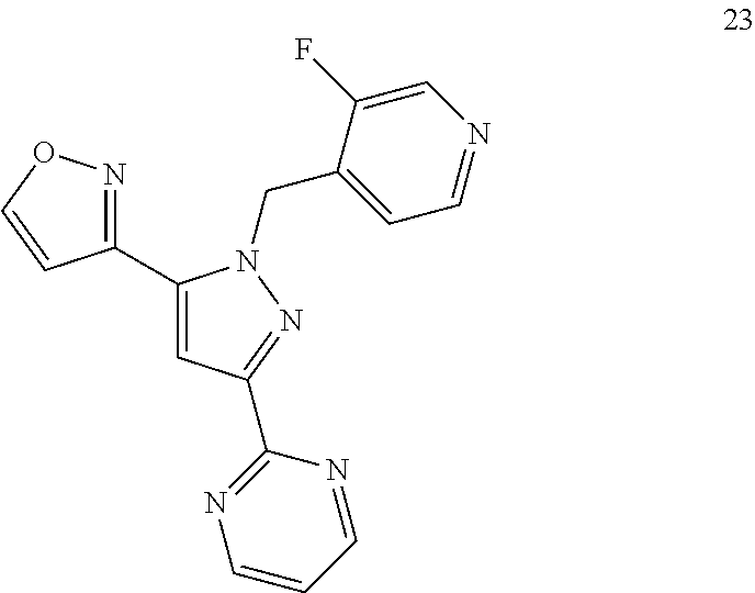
C1=NC=C(F)C(CN2C(C3=NOC=C3)=CC(C3=NC=CC=N3)=N2)=C1
